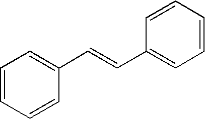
C1=CC=CC(C=CC2=CC=CC=C2)=C1
